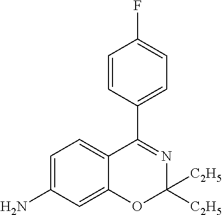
C1=C(N)C=C2C(=C1)C(C1=CC=C(F)C=C1)=NC([C2H5])([C2H5])O2
